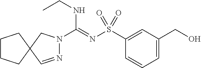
N1=CC2(CN1C(=NS(C1=CC(CO)=CC=C1)(=O)=O)NCC)CCCC2
